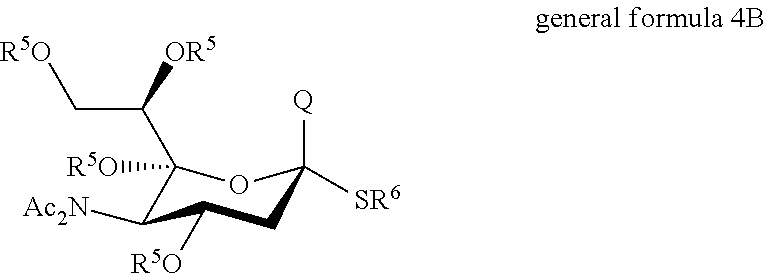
C1([R5O])(C(C[R5O])[OR5])C([Ac2N])C([R5O])CC([Q])([SR6])O1
